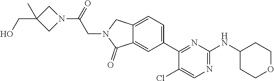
C12=CC(C3=NC(NC4CCOCC4)=NC=C3Cl)=CC=C1CN(CC(N1CC(CO)(C)C1)=O)C2=O
